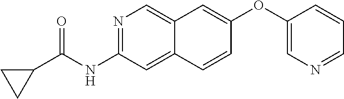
N1=C(NC(=O)C2CC2)C=C2C(=C1)C=C(OC1=CN=CC=C1)C=C2
